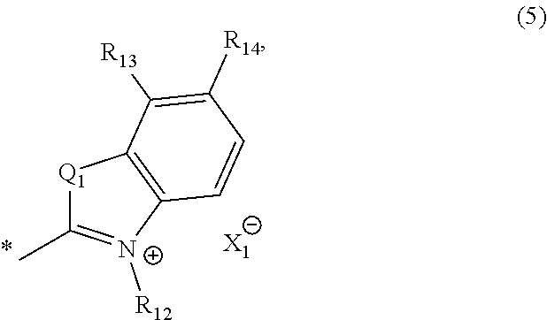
[Q1]1C(C)=[N+]([R12])C2=C1C([R13])=C([R14])C=C2.[X1]
